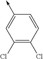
C1(Cl)=C(Cl)C=CC(->C)=C1
